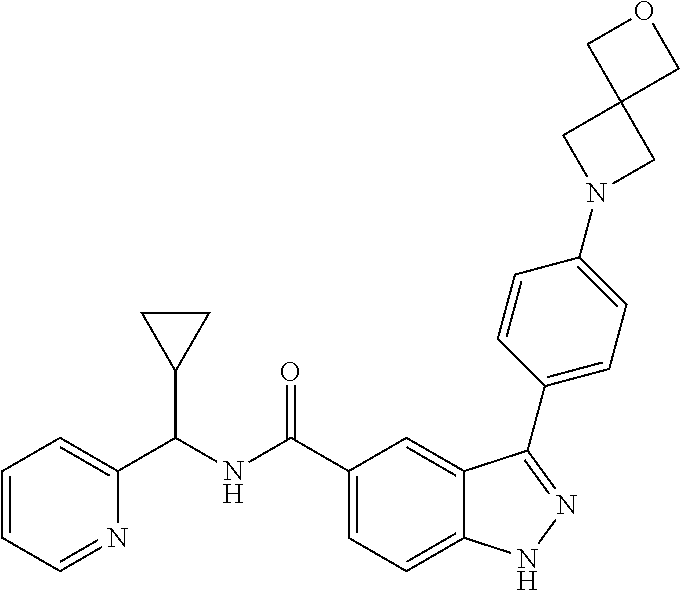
C1=CC=NC(C(NC(C2=CC=C3C(=C2)C(C2=CC=C(N4CC5(C4)COC5)C=C2)=NN3)=O)C2CC2)=C1
